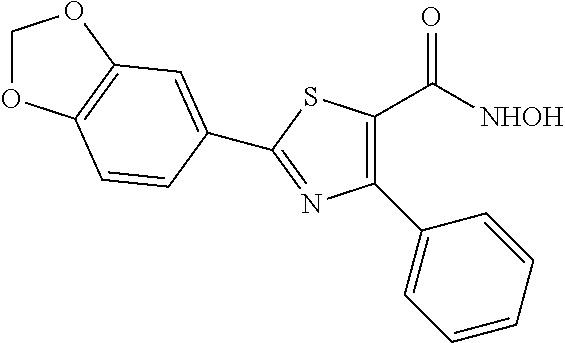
C1(C2=CC=CC=C2)=C(C([NHOH])=O)SC(C2=CC3=C(OCO3)C=C2)=N1
